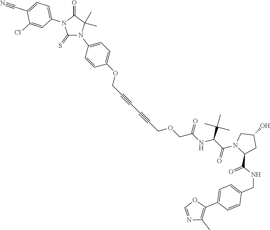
C1(=S)N(C2=CC=C(OCC#CC#CCOCC(NC(C(C)(C)C)C(=O)N3CC(O)CC3C(=O)NCC3=CC=C(C4=C(C)N=CO4)C=C3)=O)C=C2)C(C)(C)C(=O)N1C1=CC=C(C#N)C(Cl)=C1
